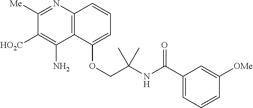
C12=C(C(OCC(NC(C3=CC=CC([OMe])=C3)=O)(C)C)=CC=C1)C(N)=C([HO2C])C([Me])=N2
